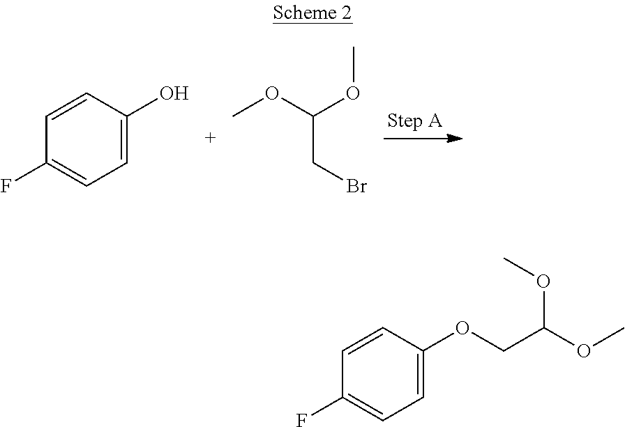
C1=C(O)C=CC(F)=C1.C(OC)(OC)CBr.C1=C(OCC(OC)OC)C=CC(F)=C1
